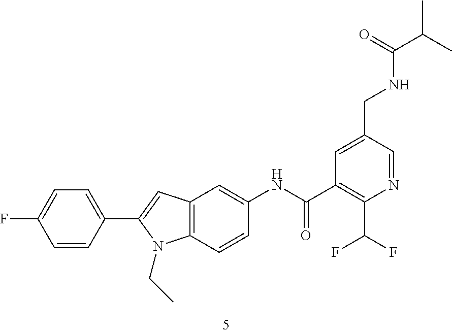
C12=C(C=CC(NC(C3=C(C(F)F)N=CC(CNC(C(C)C)=O)=C3)=O)=C1)N(CC)C(C1=CC=C(F)C=C1)=C2
